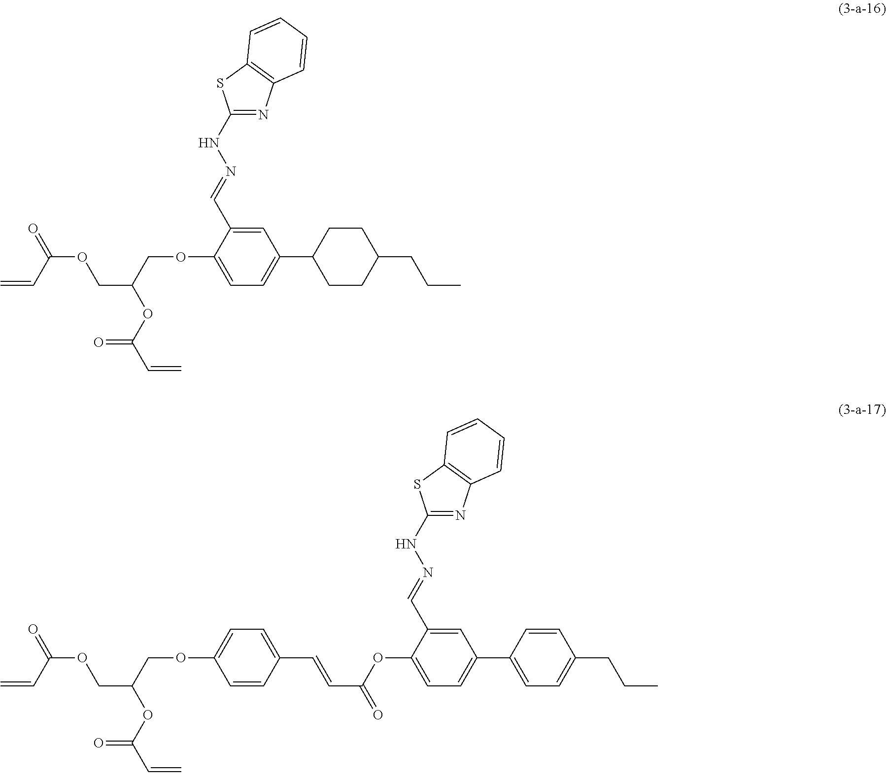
C1(OCC(COC(=O)C=C)OC(C=C)=O)=CC=C(C2CCC(CCC)CC2)C=C1C=NNC1=NC2=C(S1)C=CC=C2.C1=C(OC(C=CC2=CC=C(OCC(COC(=O)C=C)OC(C=C)=O)C=C2)=O)C(C=NNC2=NC3=C(S2)C=CC=C3)=CC(C2=CC=C(CCC)C=C2)=C1
